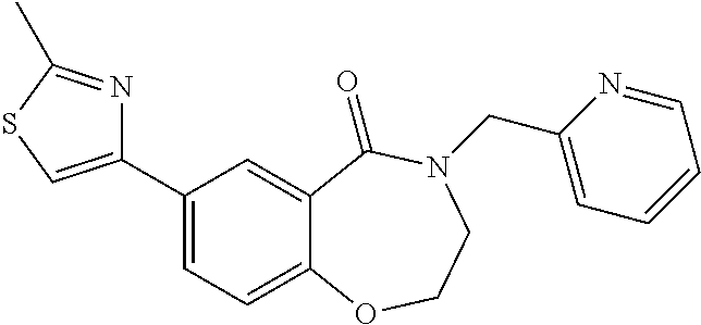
C1(C2=CSC(C)=N2)=CC=C2C(=C1)C(=O)N(CC1=CC=CC=N1)CCO2
